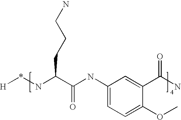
[H]*NC(C(NC1=CC=C(OC)C(C(N)=O)=C1)=O)CCCN
